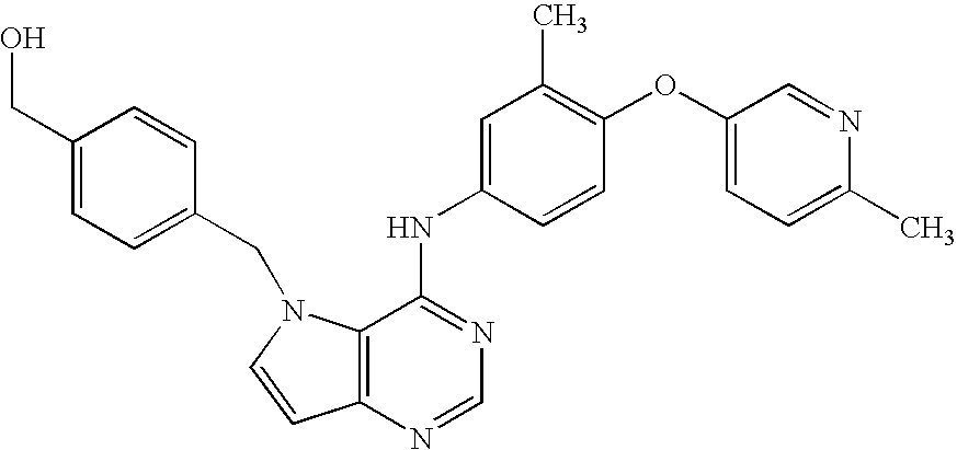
C12=C(N=CN=C1NC1=CC(C)=C(OC3=CC=C(C)N=C3)C=C1)C=CN2CC1=CC=C(CO)C=C1
